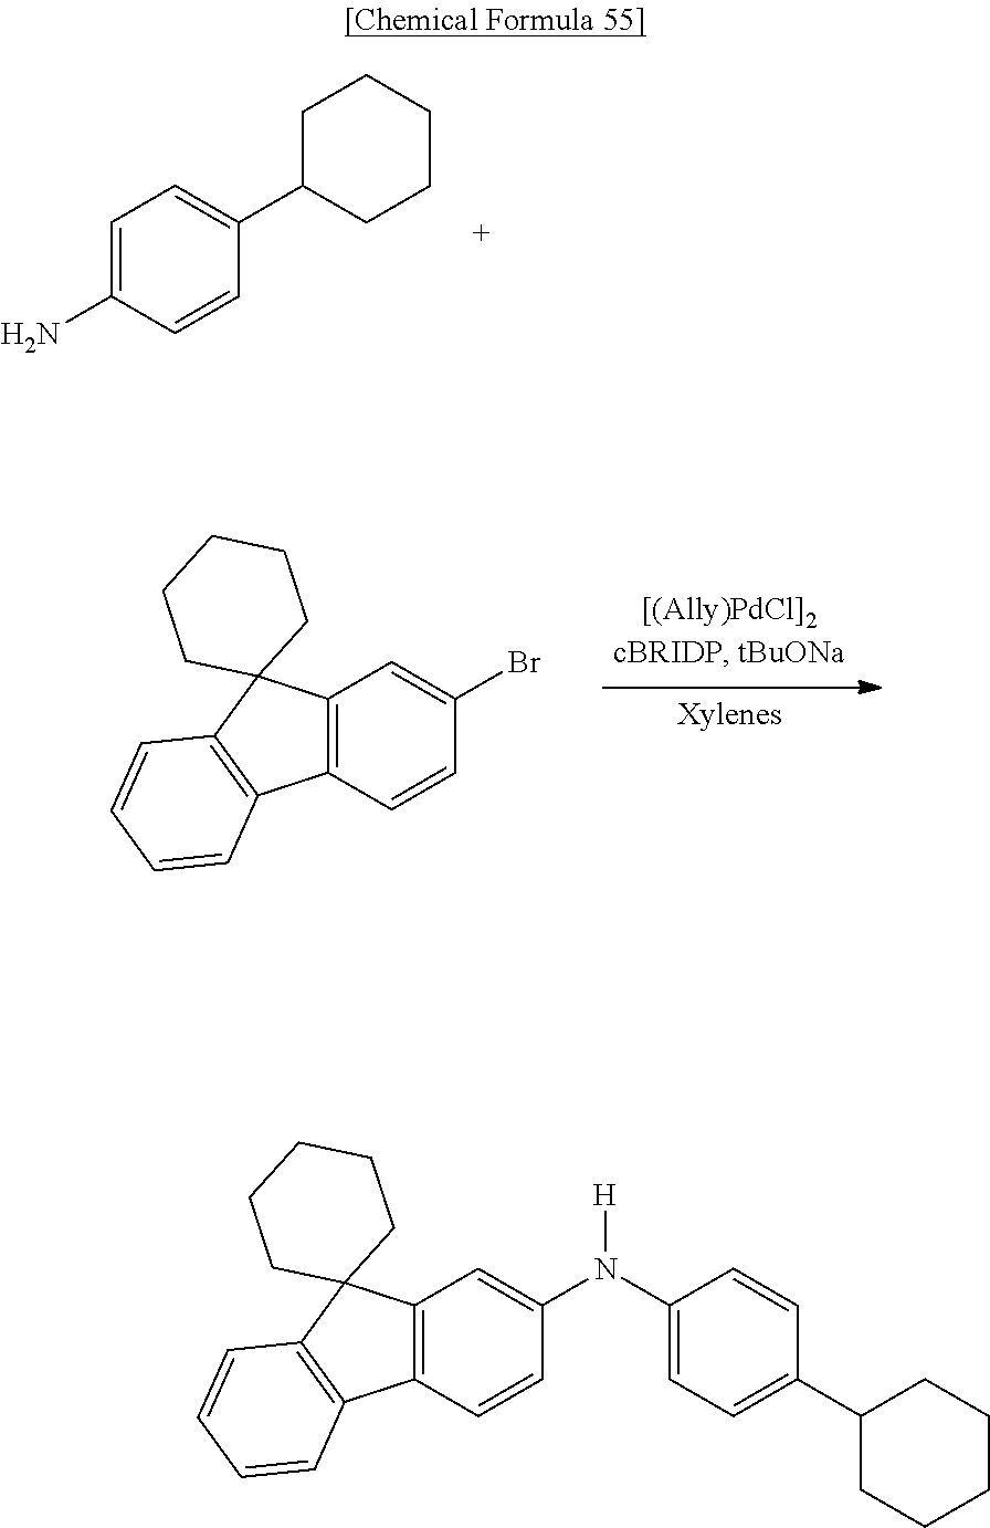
C12=C(C=CC(N(C3=CC=C(C4CCCCC4)C=C3)[H])=C1)C1=C(C23CCCCC3)C=CC=C1.C1=C(N)C=CC(C2CCCCC2)=C1.C12=C(C=CC(Br)=C1)C1=C(C23CCCCC3)C=CC=C1
